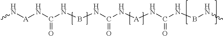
CN[A]NC(NBNC(=O)N[A]NC(NBNC)=O)=O
